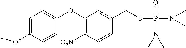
C1=C(OC)C=CC(OC2=C([O2N])C=CC(COP(N3CC3)(=O)N3CC3)=C2)=C1
